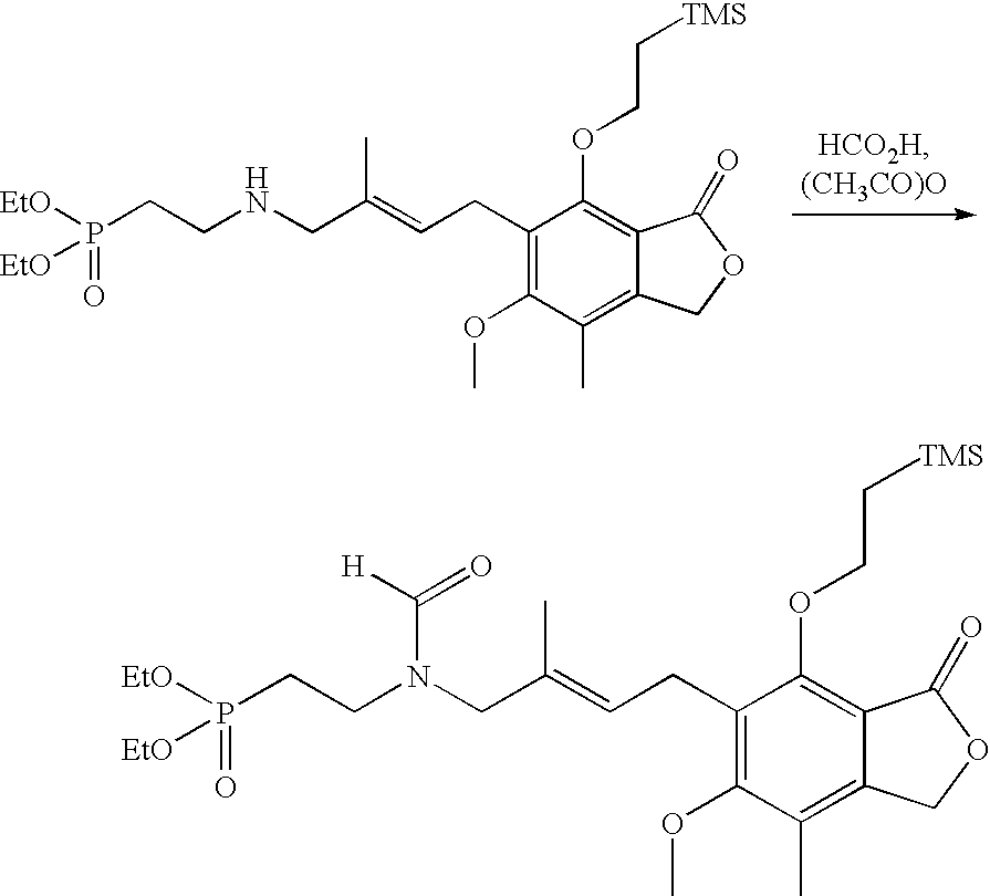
[EtO]P(CCNCC(=CCC1=C(OC)C(C)=C2C(=C1OCC[TMS])C(=O)OC2)C)(=O)[EtO].[EtO]P(CCN(CC(=CCC1=C(OC)C(C)=C2C(=C1OCC[TMS])C(=O)OC2)C)C([H])=O)(=O)[EtO]
